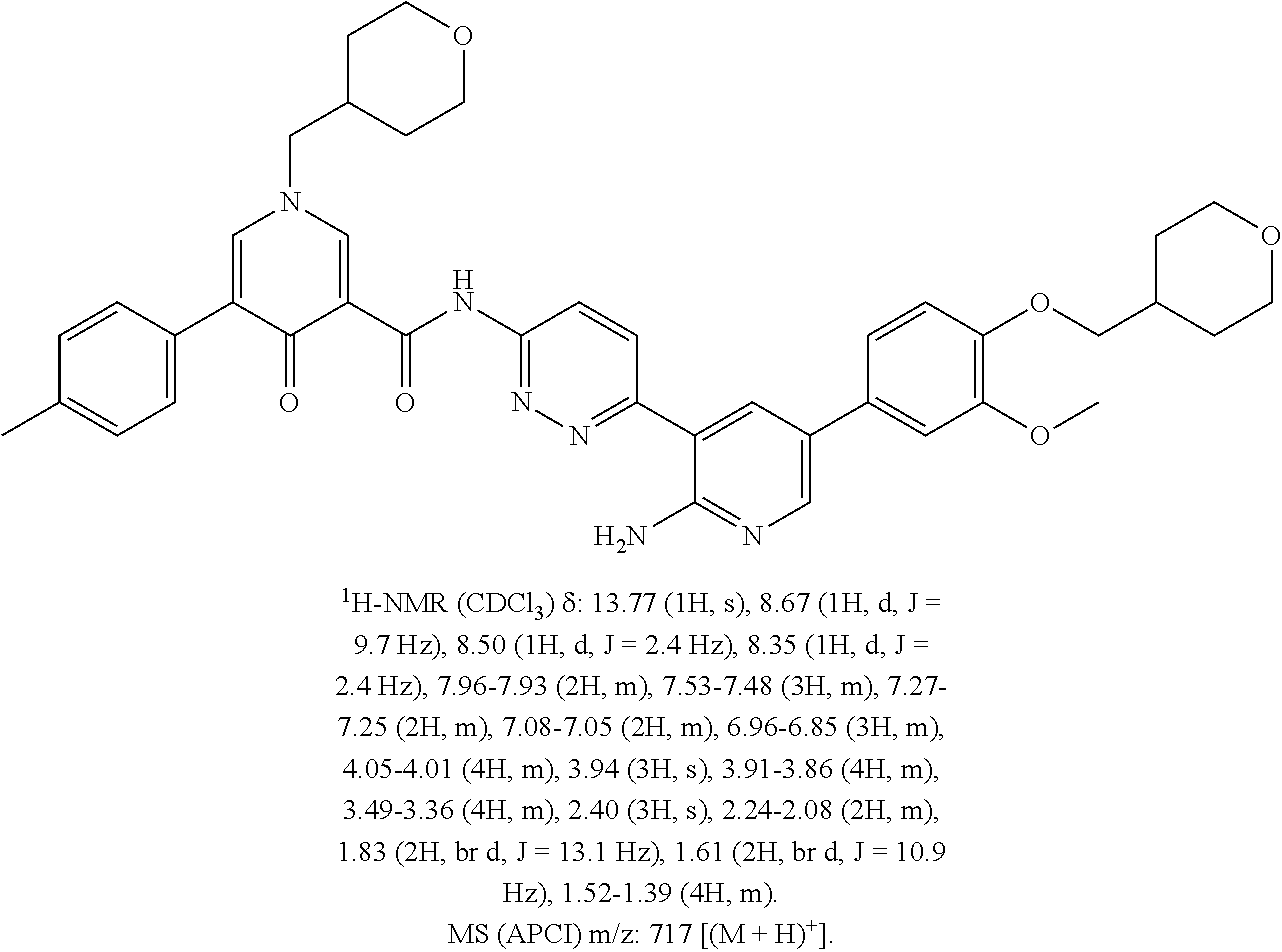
C1(C2=CN(CC3CCOCC3)C=C(C(NC3=NN=C(C4=CC(C5=CC(OC)=C(OCC6CCOCC6)C=C5)=CN=C4N)C=C3)=O)C2=O)=CC=C(C)C=C1
